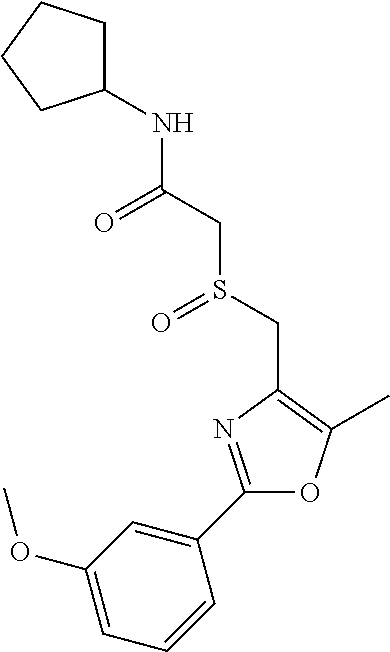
C1(OC)=CC=CC(C2=NC(CS(=O)CC(=O)NC3CCCC3)=C(C)O2)=C1
